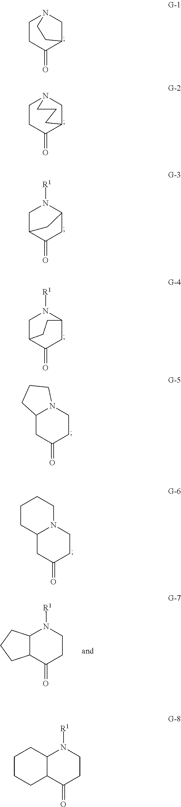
C1CC(=O)C2CN1CC2.C1CC(=O)C2CN1CCC2.C1C2C(=O)CC(N1[R1])C2.C1C2C(=O)CC(N1[R1])CC2.N12C(CC(=O)CC1)CCC2.N12C(CC(=O)CC1)CCCC2.N1([R1])C2C(C(=O)CC1)CCC2.N1([R1])C2C(C(=O)CC1)CCCC2
